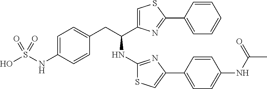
C1=C(NS(O)(=O)=O)C=CC(CC(NC2=NC(C3=CC=C(NC(C)=O)C=C3)=CS2)C2=CSC(C3=CC=CC=C3)=N2)=C1
